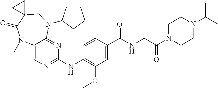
C1(NC2=NC=C3C(=N2)N(C2CCCC2)CC2(C(=O)N3C)CC2)=C(OC)C=C(C(NCC(=O)N2CCN(C(C)C)CC2)=O)C=C1
